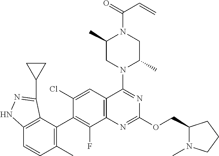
C12=C(C(C3=C(F)C4=C(C=C3Cl)C(N3C(C)CN(C(=O)C=C)C(C)C3)=NC(OCC3N(C)CCC3)=N4)=C(C)C=C1)C(C1CC1)=NN2
